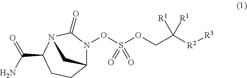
C12N(OS(=O)(=O)OCC([R2][R3])([R1])[R1])C(=O)N(C(C(N)=O)CC1)C2
